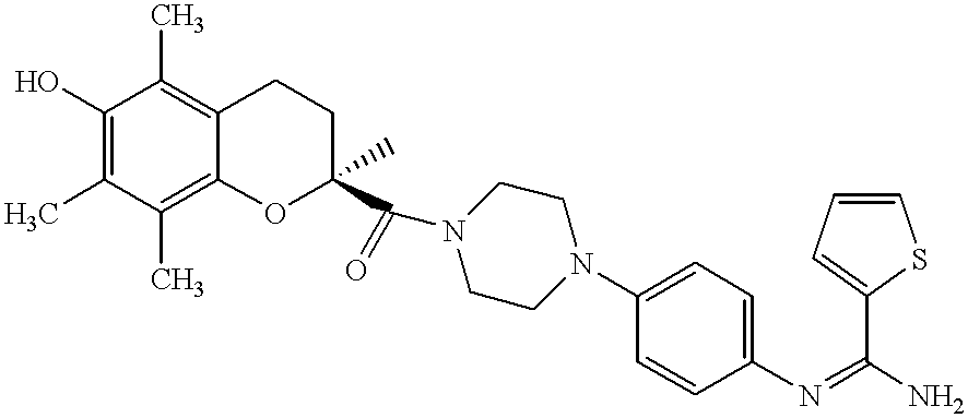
C1(O)=C(C)C(C)=C2C(=C1C)CCC(C)(C(N1CCN(C3=CC=C(N=C(C4=CC=CS4)N)C=C3)CC1)=O)O2
